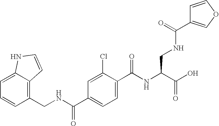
C1=C2C(=C(CNC(C3=CC=C(C(NC(C(O)=O)CNC(C4=COC=C4)=O)=O)C(Cl)=C3)=O)C=C1)C=CN2
